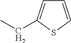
C1=CSC(CC)=C1
